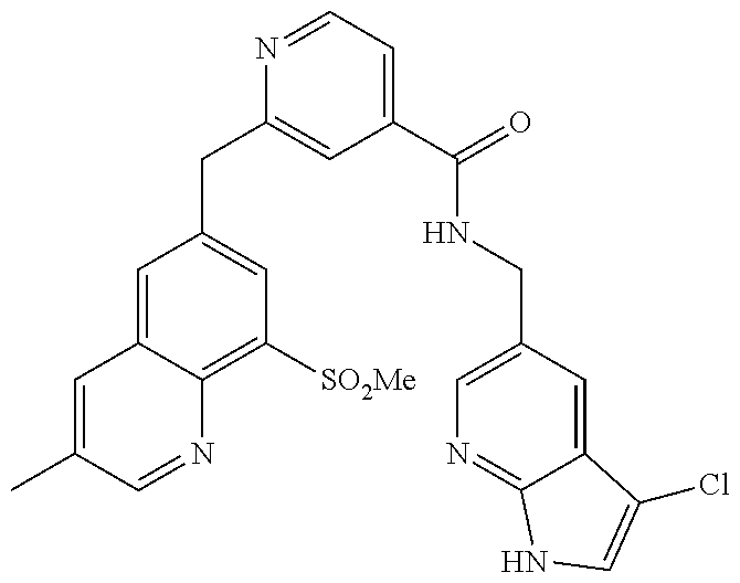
C1=C(C)C=NC2=C([SO2Me])C=C(CC3=CC(C(=O)NCC4=CN=C5C(=C4)C(Cl)=CN5)=CC=N3)C=C12
